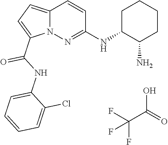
FC(F)(C(O)=O)F.N12C(=CC=C1C(NC1=CC=CC=C1Cl)=O)C=CC(NC1C(N)CCCC1)=N2
